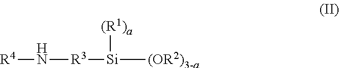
[R4]N[R3][Si]([(OR2)3-a])[(R1)a]
